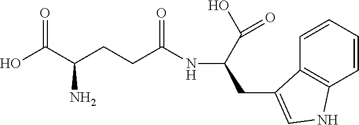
OC(C(CCC(NC(CC1=CNC2=C1C=CC=C2)C(O)=O)=O)N)=O
